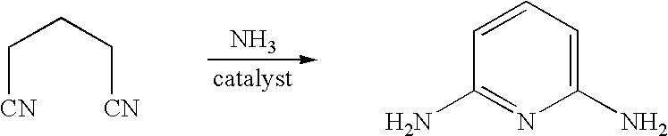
N.C(CC[CN])[CN].C1(N)=CC=CC(N)=N1
